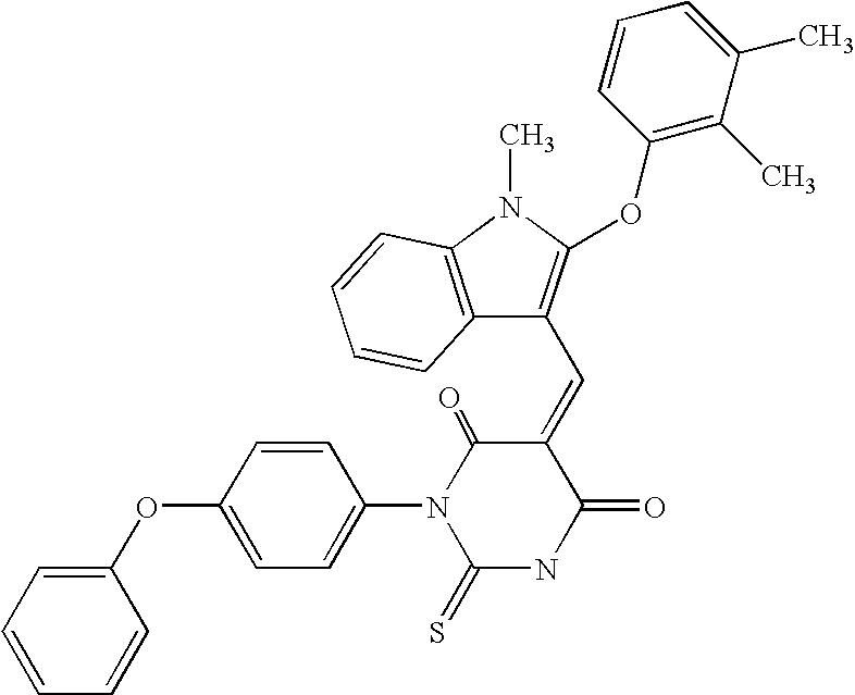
C1(OC2=CC=C(N3C(=S)NC(=O)C(=CC4=C(OC5=C(C)C(C)=CC=C5)N(C)C5=C4C=CC=C5)C3=O)C=C2)=CC=CC=C1
